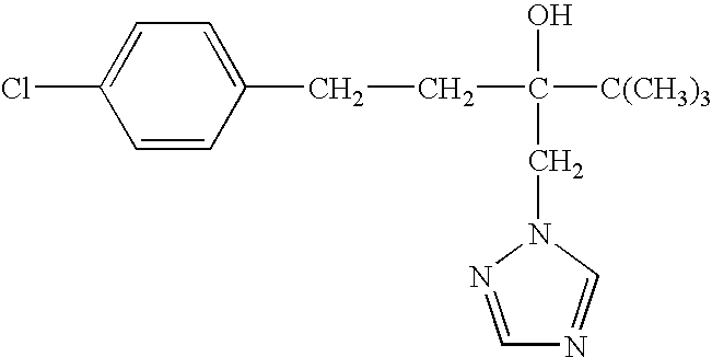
C(C([C(CH3)3])(O)CN1C=NC=N1)CC1=CC=C(Cl)C=C1
